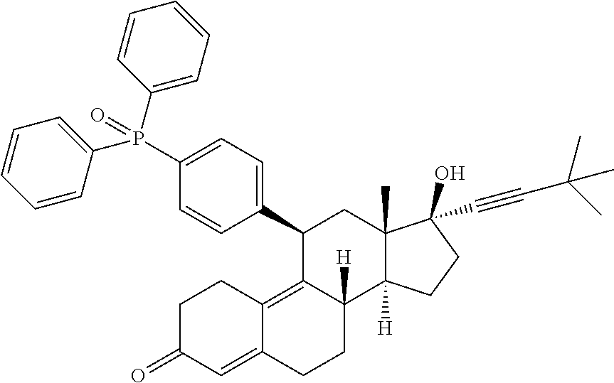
C1(C2=CC=C(P(C3=CC=CC=C3)(C3=CC=CC=C3)=O)C=C2)C2=C3C(=CC(=O)CC3)CCC2([H])C2([H])C(C)(C1)C(C#CC(C)(C)C)(O)CC2
